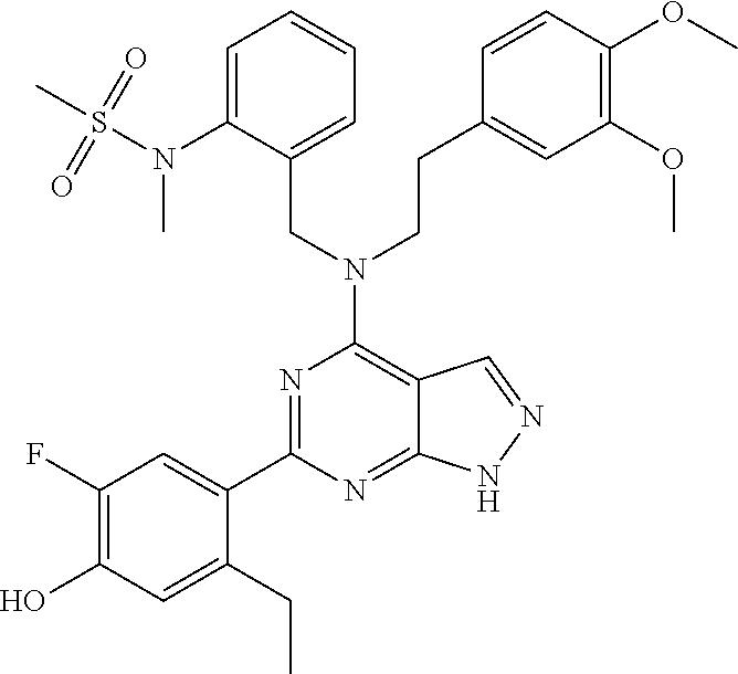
C1=C(N(S(C)(=O)=O)C)C(CN(C2=C3C(=NC(C4=CC(F)=C(O)C=C4CC)=N2)NN=C3)CCC2=CC(OC)=C(OC)C=C2)=CC=C1
